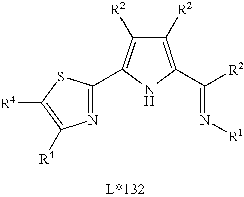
N(=C([R2])C1=C([R2])C([R2])=C(C2=NC([R4])=C([R4])S2)N1)[R1]
